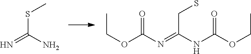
S(C(=N)N)C.CCOC(=O)N=C(CS)NC(=O)OCC
